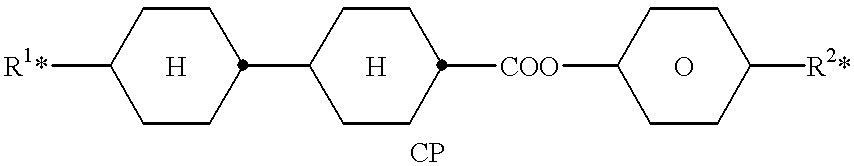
[R1*]C1CCC(C2CCC([COO]C3CCC([R2*])CC3)CC2)CC1.[H].[H].O
